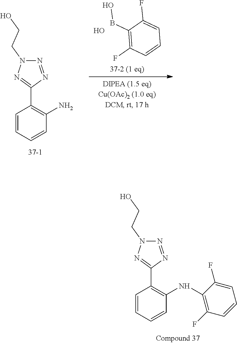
C1(BO)=C(F)C=CC=C1F.O.C1=CC=CC(N)=C1C1=NN(CCO)N=N1.C1=CC=CC(NC2=C(F)C=CC=C2F)=C1C1=NN(CCO)N=N1
